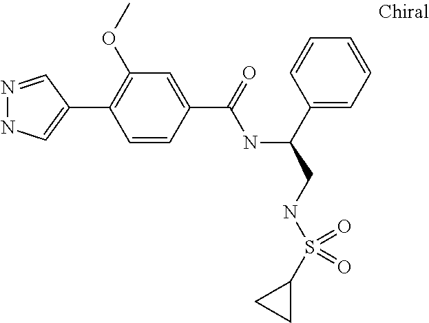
C1(C2=C(OC)C=C(C(=O)NC(C3=CC=CC=C3)CNS(C3CC3)(=O)=O)C=C2)=CNN=C1
